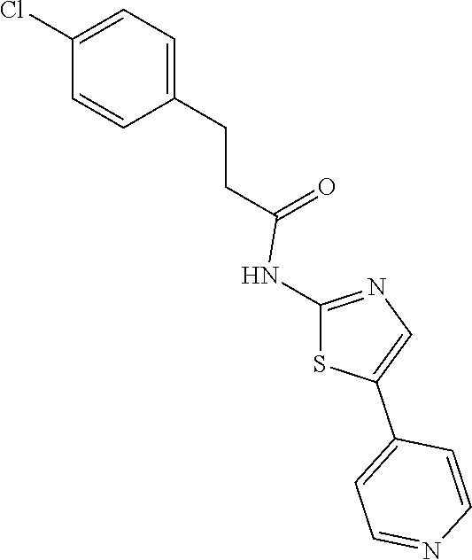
C1=C(CCC(=O)NC2=NC=C(C3=CC=NC=C3)S2)C=CC(Cl)=C1
